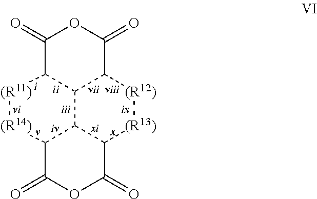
C1(=O)C2C3C(C(=O)O1)[(R12)][(R13)]C1C3C([(R14)][(R11)]2)C(=O)OC1=O
